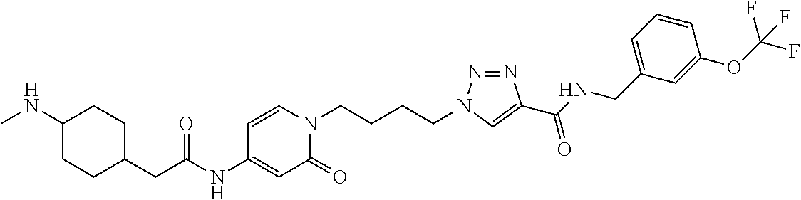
C1CC(CC(NC2=CC(=O)N(CCCCN3N=NC(C(NCC4=CC=CC(OC(F)(F)F)=C4)=O)=C3)C=C2)=O)CCC1NC
